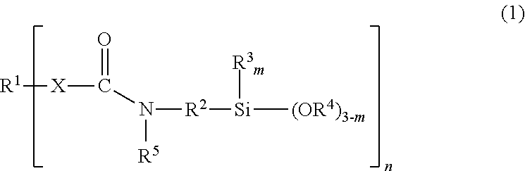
[R1][X]C(N([R2][Si]([(OR4)3-m])[R3m])[R5])=O
